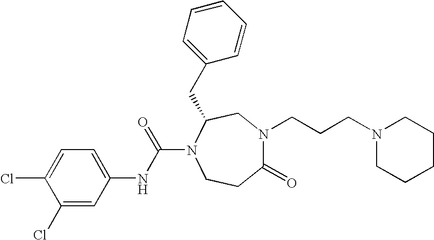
C1(Cl)=CC(NC(=O)N2C(CC3=CC=CC=C3)CN(CCCN3CCCCC3)C(=O)CC2)=CC=C1Cl
